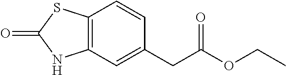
C12=C(C=C(CC(OCC)=O)C=C1)[N H]C(=O)S2
